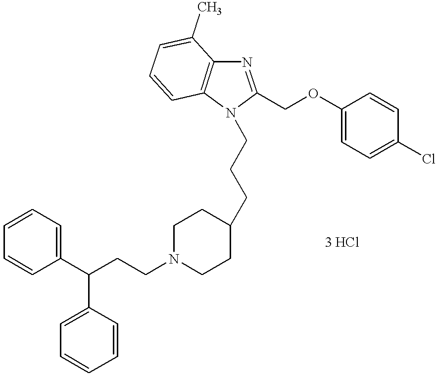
N1=C(COC2=CC=C(Cl)C=C2)N(CCCC2CCN(CCC(C3=CC=CC=C3)C3=CC=CC=C3)CC2)C2=C1C(C)=CC=C2
